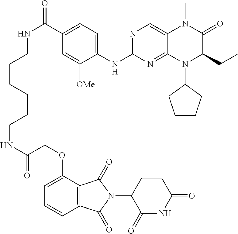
N(C(COC1=CC=CC2=C1C(=O)N(C1CCC(=O)NC1=O)C2=O)=O)CCCCCCNC(=O)C1=CC=C(NC2=NC=C3C(=N2)N(C2CCCC2)C(CC)C(=O)N3C)C([OMe])=C1
